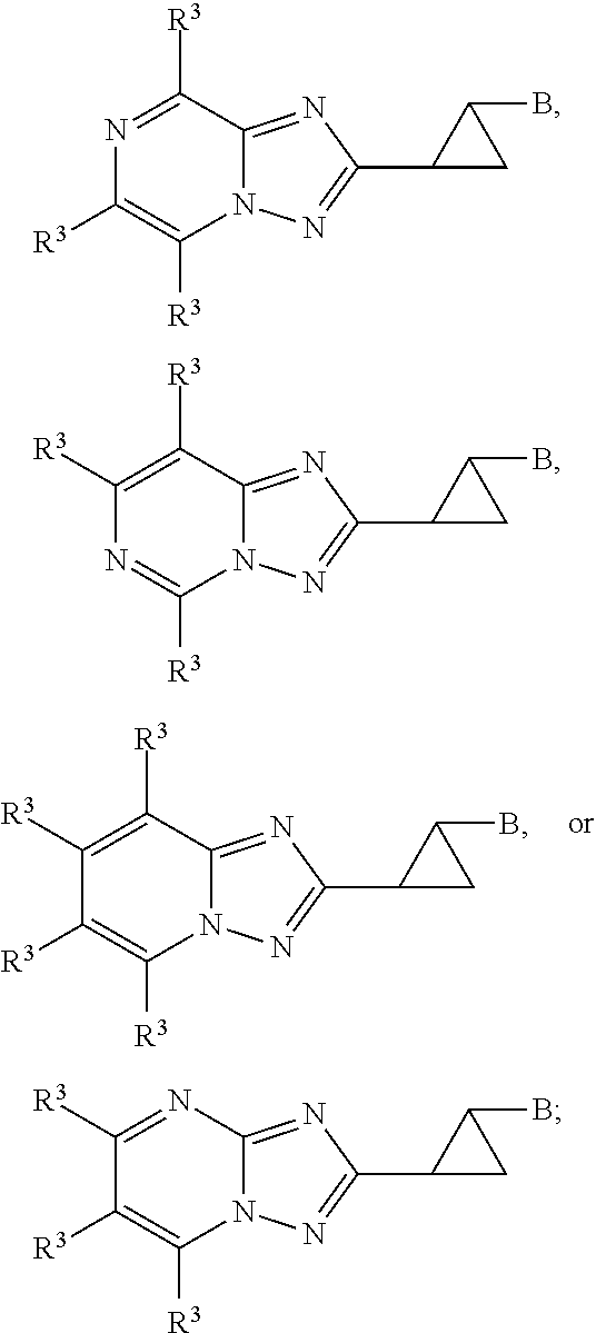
C1([R3])=C([R3])C2=NC(C3CC3B)=NN2C([R3])=C1[R3].N1=C([R3])C2=NC(C3CC3B)=NN2C([R3])=C1[R3].C1([R3])=C([R3])C2=NC(C3CC3B)=NN2C([R3])=N1.C1([R3])=NC2=NC(C3CC3B)=NN2C([R3])=C1[R3]
